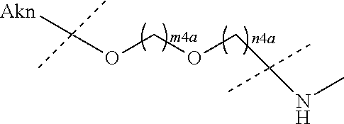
O(COC([Akn])(C)C)CC(NC)(C)C
